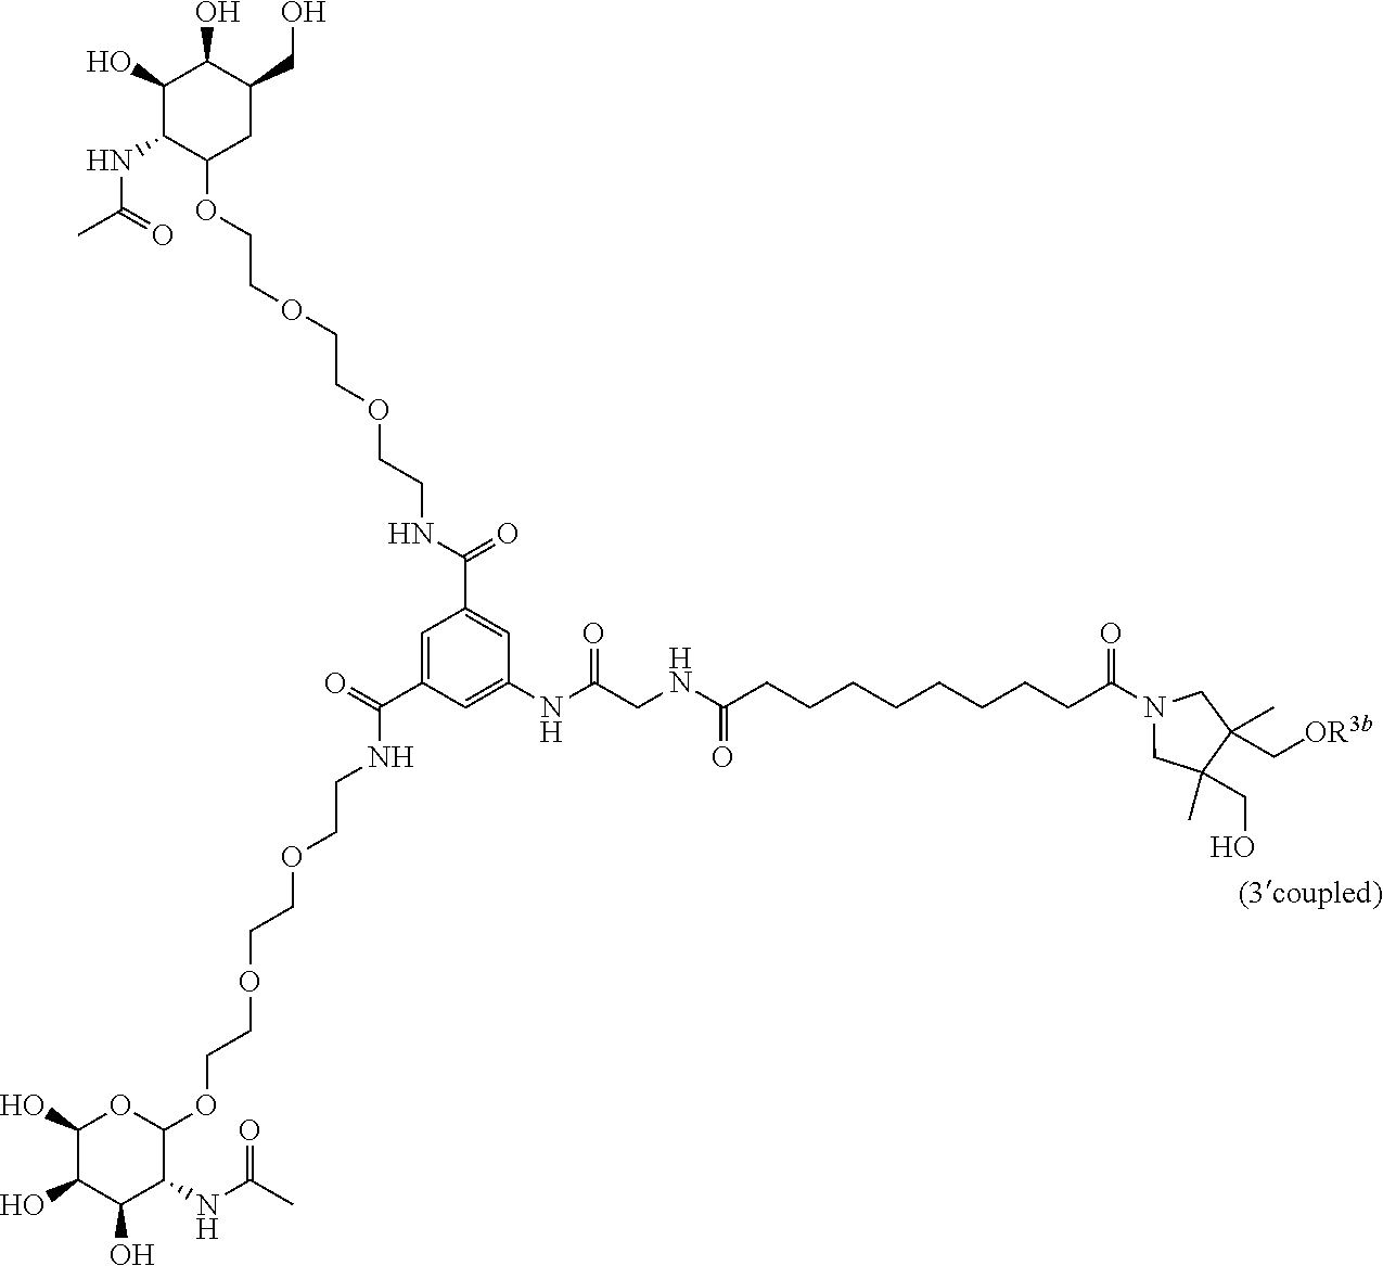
C1(O)C(O)C(O)C(NC(C)=O)C(OCCOCCOCCNC(C2=CC(C(NCCOCCOCCOC3CC(CO)C(O)C(O)C3NC(C)=O)=O)=CC(NC(CNC(CCCCCCCCC(N3CC(C[OR3b])(C)C(CO)(C)C3)=O)=O)=O)=C2)=O)O1
